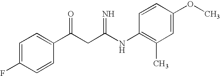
C1=C(F)C=CC(C(CC(NC2=C(C)C=C(OC)C=C2)=N)=O)=C1
